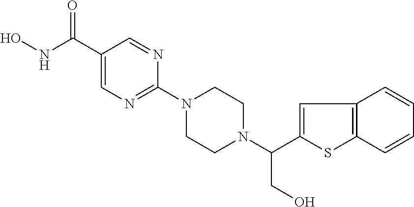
O=C(C1=CN=C(N2CCN(C(C3=CC4=C(S3)C=CC=C4)CO)CC2)N=C1)NO
